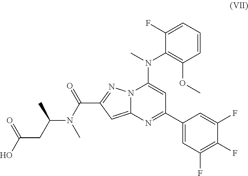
N12C(=CC(C(=O)N(C)C(CC(O)=O)C)=N1)N=C(C1=CC(F)=C(F)C(F)=C1)C=C2N(C)C1=C(OC)C=CC=C1F
